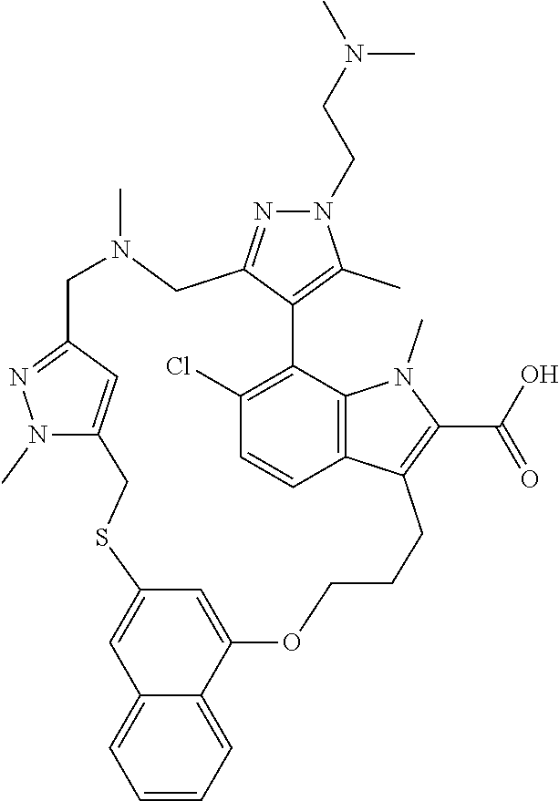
C1C2=NN(CCN(C)C)C(C)=C2C2=C(Cl)C=CC3=C2N(C)C(C(O)=O)=C3CCCOC2=CC(=CC3=CC=CC=C23)SCC2=CC(=NN2C)CN1C
